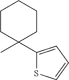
C1CC(C)(C2=CC=CS2)CCC1
